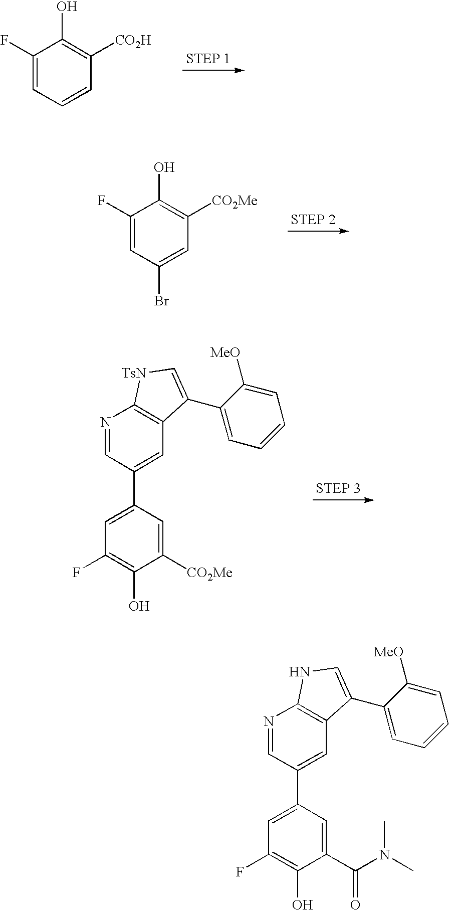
C1(F)=CC=CC([CO2H])=C1O.C1(F)=CC(Br)=CC([CO2Me])=C1O.C1=C(C2=CC3=C(N=C2)[TsN]C=C3C2=CC=CC=C2[MeO])C=C([CO2Me])C(O)=C1F.C1(F)=C(O)C(C(N(C)C)=O)=CC(C2=CC3=C(N=C2)NC=C3C2=CC=CC=C2[MeO])=C1
